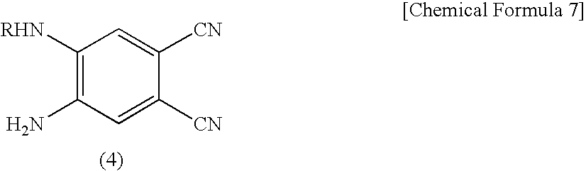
C1([RHN])=C(N)C=C([CN])C([CN])=C1
